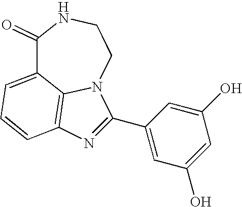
C1(=O)C2=CC=CC3=C2N(CCN1)C(C1=CC(O)=CC(O)=C1)=N3
